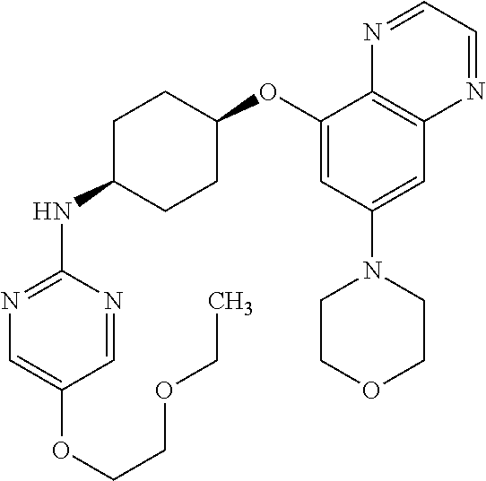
C1=NC(NC2CCC(OC3=CC(N4CCOCC4)=CC4=C3N=CC=N4)CC2)=NC=C1OCCOCC
